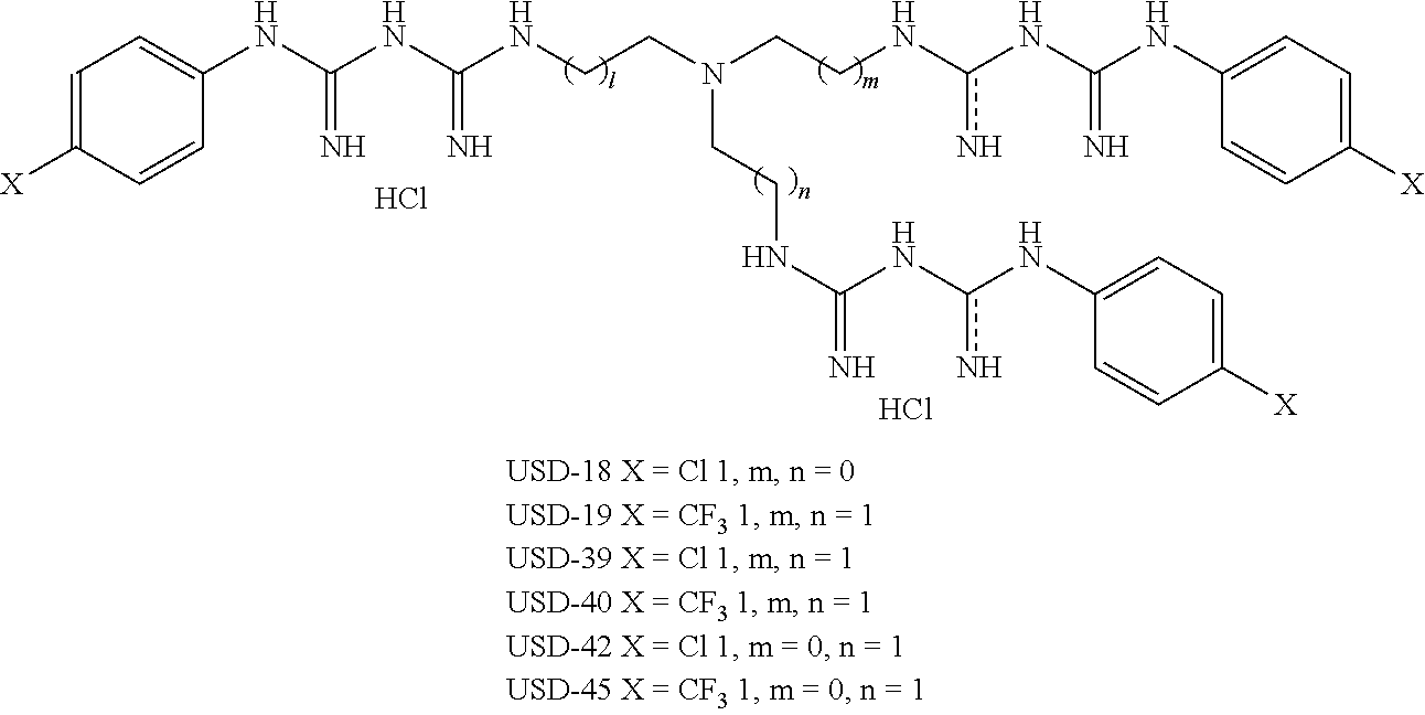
C1=C([X])C=CC(NC(=N)NC(=N)NCCN(CCNc(NC(NC2=CC=C([X])C=C2)=N)n)CCNC(Nc(n)NC2=CC=C([X])C=C2)=N)=C1.Cl.Cl
